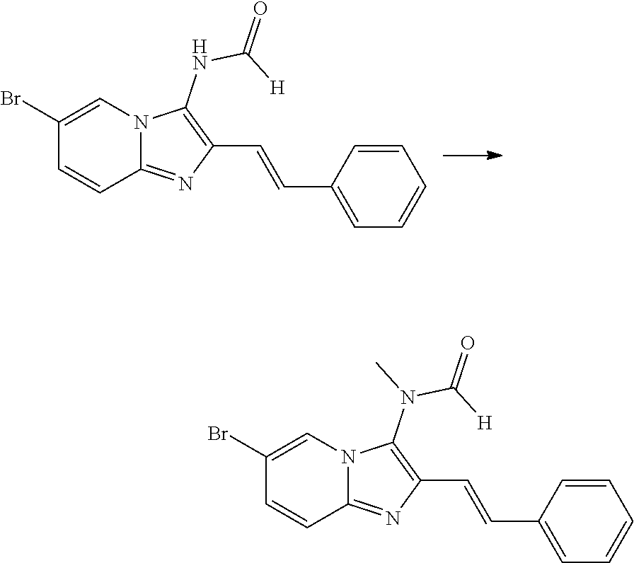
C12=NC(C=CC3=CC=CC=C3)=C(NC(=O)[H])N1C=C(Br)C=C2.C12=NC(C=CC3=CC=CC=C3)=C(N(C(=O)[H])C)N1C=C(Br)C=C2
